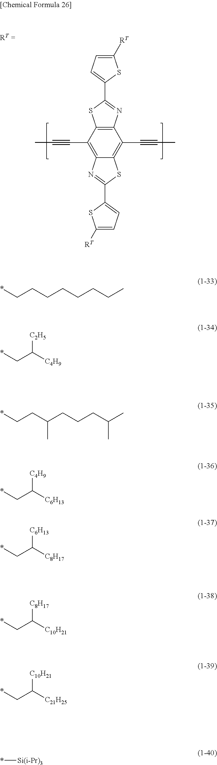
C12=C(C#CC)C3=C(C(C#CC)=C1SC(C1=CC=C([RT])S1)=N2)N=C(C1=CC=C([RT])S1)S3.*CCCCCCCC.*CC([C4H9])[C2H5].*CCC(CCCC(C)C)C.*CC([C6H13])[C4H9].*CC([C8H17])[C6H13].*CC([C10H21])[C8H17].*CC([C21H25])[C10H21].*[Si(i-Pr)3]
